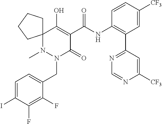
C1=C(I)C(F)=C(F)C(CN2C(=O)C(C(NC3=C(C4=NC=NC([CF3])=C4)C=C([CF3])C=C3)=O)=C(O)C3(N2C)CCCC3)=C1
